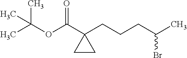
C(OC(C1(CCCC(C)Br)CC1)=O)(C)(C)C
